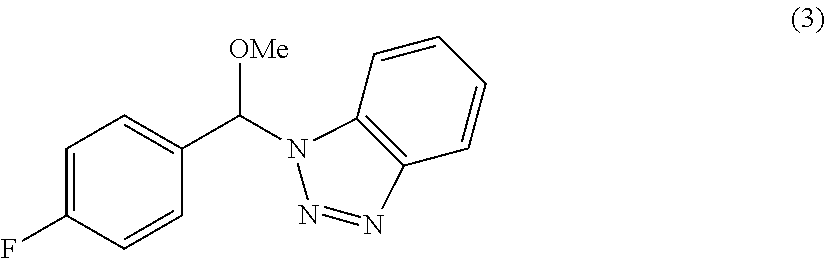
C1=C(F)C=CC(C([OMe])N2C3=C(C=CC=C3)N=N2)=C1
